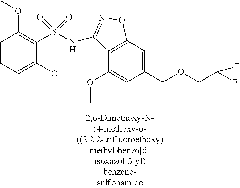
C1=CC=C(OC)C(S(=O)(=O)NC2=NOC3=C2C(OC)=CC(COCC(F)(F)F)=C3)=C1OC
